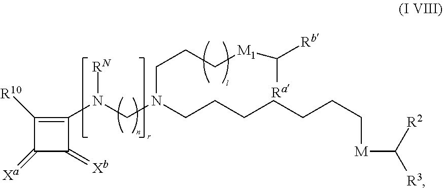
C1([R10])=C(N(CN(CCCCCCC[M]C([R2])[R3])CCC[M1]C([Ra])[Rb])[RN])C(=[Xb])C1=[Xa]
